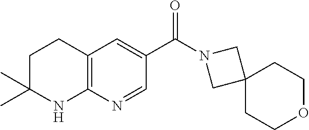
C12=C(C=C(C(=O)N3CC4(C3)CCOCC4)C=N1)CCC(C)(C)N2
